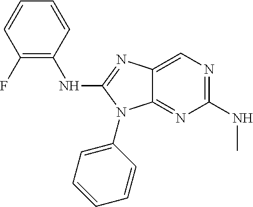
C1(NC)=NC=C2C(=N1)N(C1=CC=CC=C1)C(NC1=C(F)C=CC=C1)=N2
